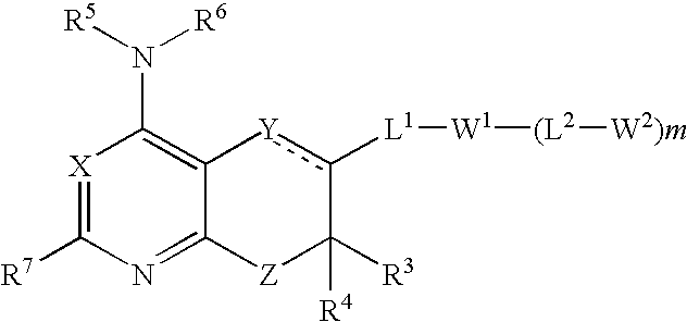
[X]1=C([R7])N=C2C(=C1N([R5])[R6])[Y]c([L1][W1][(L2][W2)m])C([R3])([R4])[Z]2
